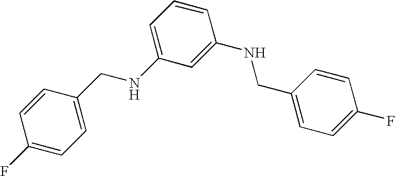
C1(F)=CC=C(CNC2=CC=CC(NCC3=CC=C(F)C=C3)=C2)C=C1
